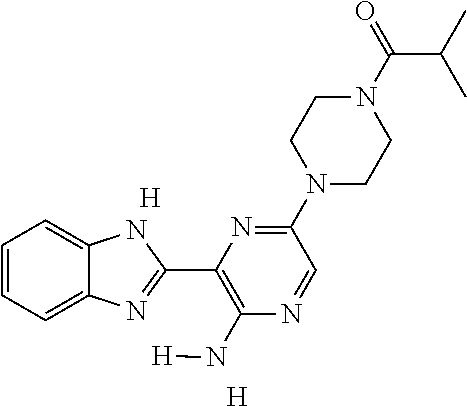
[H].[H].C1=CC=C2C(=C1)NC(C1=C(N[H])N=CC(N3CCN(C(=O)C(C)C)CC3)=N1)=N2
